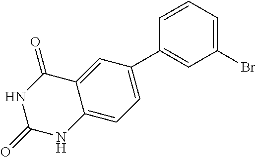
N1C(=O)NC2=CC=C(C3=CC(Br)=CC=C3)C=C2C1=O
